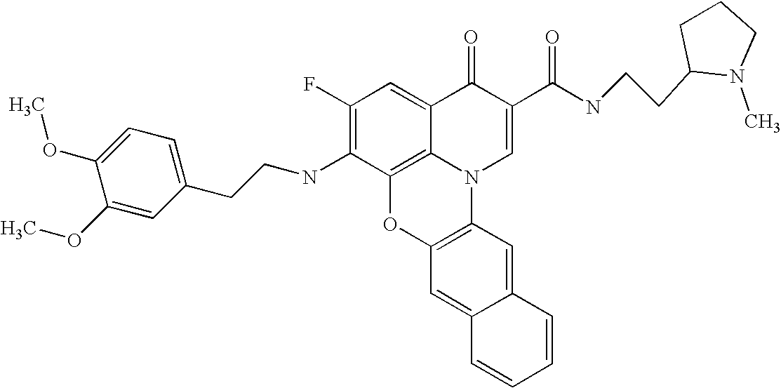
C1(F)=C(NCCC2=CC=C(OC)C(OC)=C2)C2=C3C(=C1)C(=O)C(C(NCCC1N(C)CCC1)=O)=CN3C1=C(O2)C=C2C(=C1)C=CC=C2
